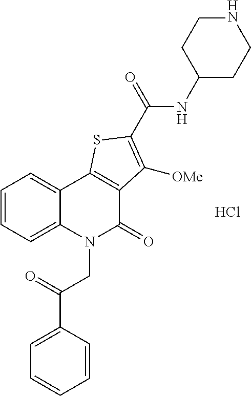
C1=CC=C2C(=C1)C1=C(C(=O)N2CC(C2=CC=CC=C2)=O)C([OMe])=C(C(=O)NC2CCNCC2)S1.Cl
